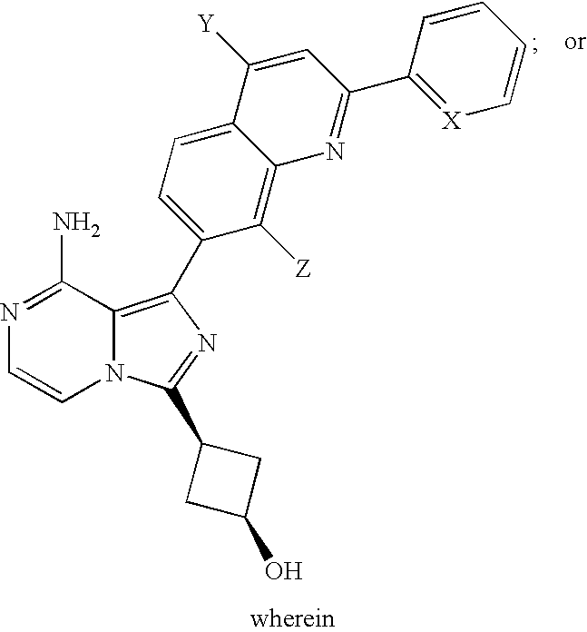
N1=C(N)C2=C(C3=CC=C4C(=C3[Z])N=C(C3=[X]C=CC=C3)C=C4[Y])N=C(C3CC(O)C3)N2C=C1
